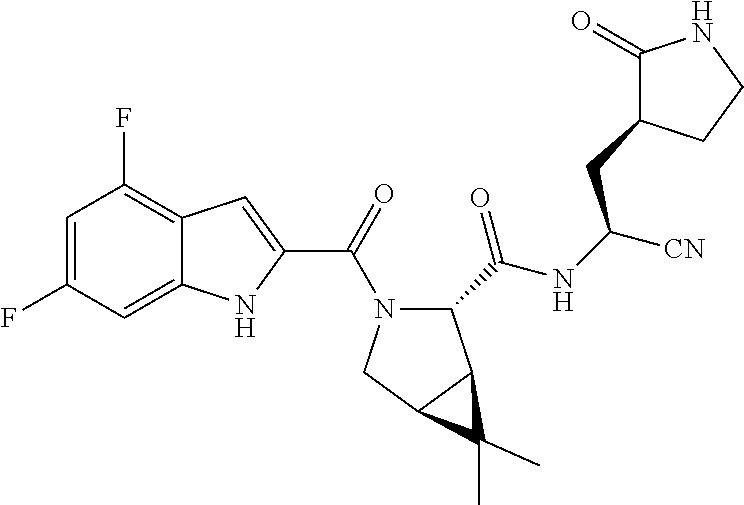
C1=C(F)C=C2C(=C1F)C=C(C(=O)N1C(C(=O)NC([CN])CC3C(=O)NCC3)C3C(C1)C3(C)C)N2
